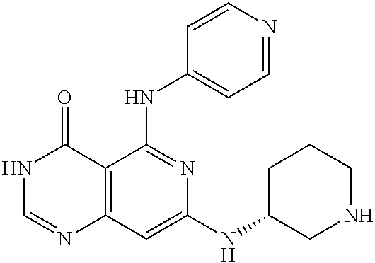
C12=C(C=C(NC3CNCCC3)N=C1NC1=CC=NC=C1)N=CNC2=O
